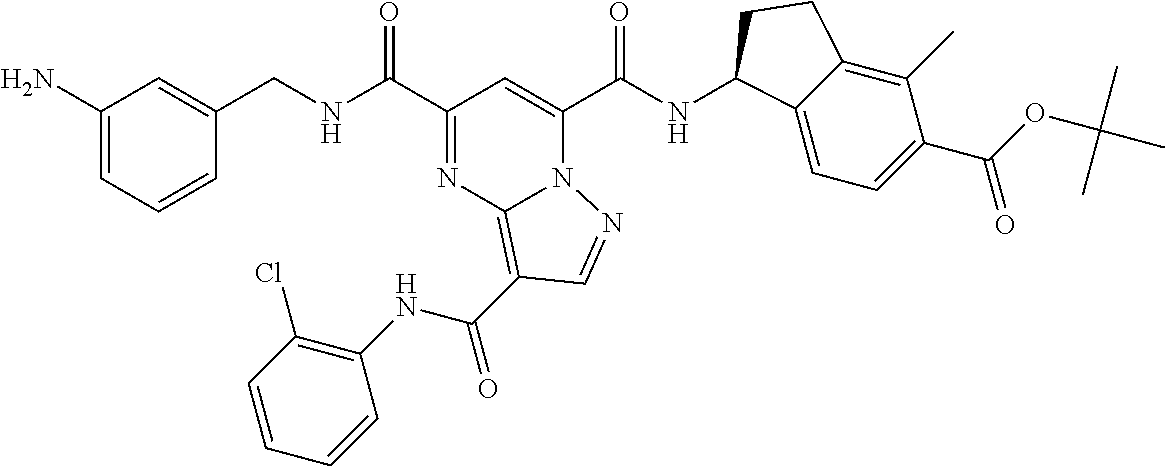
C(NC(=O)C1=NC2=C(C(NC3=C(Cl)C=CC=C3)=O)C=NN2C(C(=O)NC2C3=CC=C(C(=O)OC(C)(C)C)C(C)=C3CC2)=C1)C1=CC(N)=CC=C1
